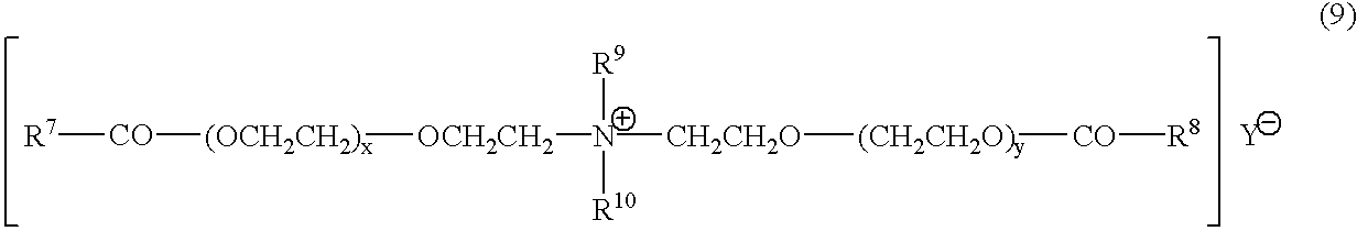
[R7][CO][(OCH2CH2)x][OCH2CH2][N+]([CH2CH2O][(CH2CH2O)y][CO][R8])([R10])[R9].[Y]
